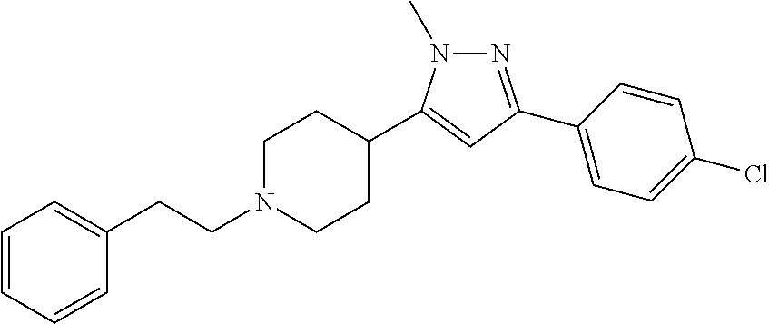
C1=CC=CC(CCN2CCC(C3=CC(C4=CC=C(Cl)C=C4)=NN3C)CC2)=C1
